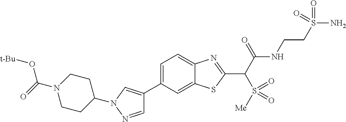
C1(C2=CN(C3CCN(C(O[t-Bu])=O)CC3)N=C2)=CC=C2C(=C1)SC(C(C(NCCS(N)(=O)=O)=O)S(=O)([Me])=O)=N2
